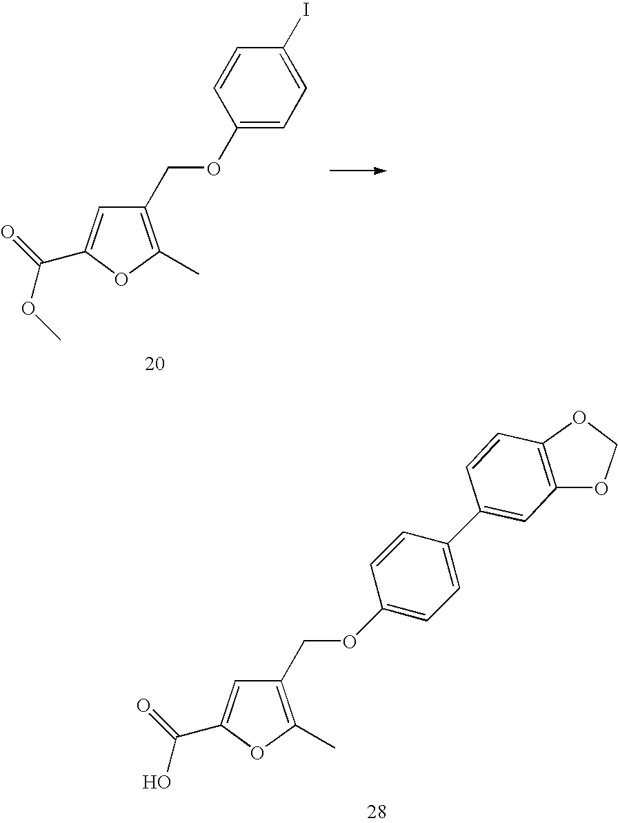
C1(COC2=CC=C(C3=CC4=C(C=C3)OCO4)C=C2)=C(C)OC(C(=O)O)=C1.C1(COC2=CC=C(I)C=C2)=C(C)OC(C(=O)OC)=C1
